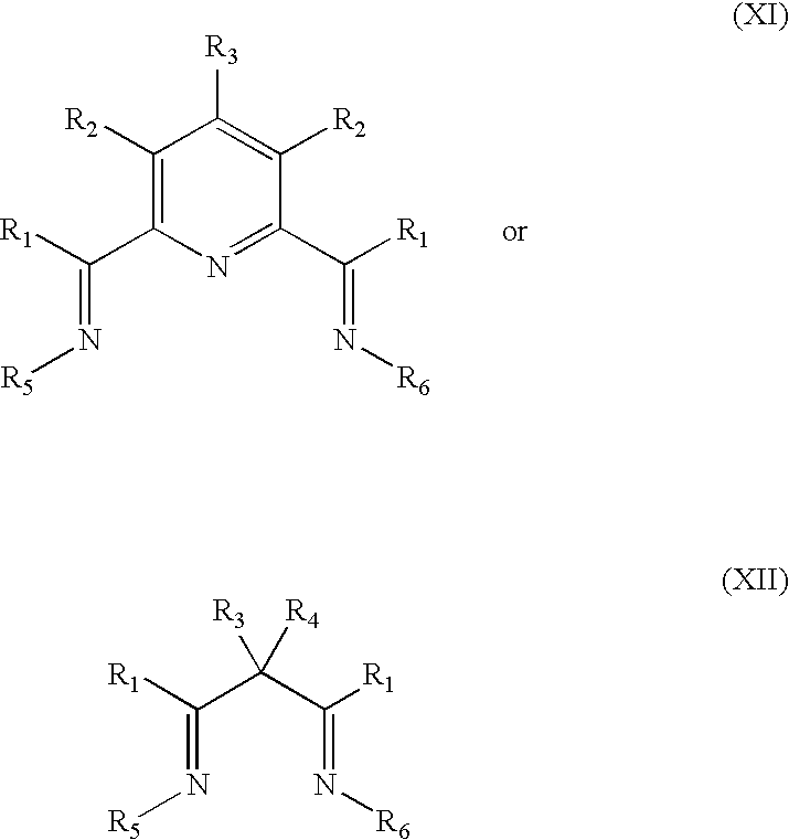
C1([R2])=C(C([R1])=N[R5])N=C(C([R1])=N[R6])C([R2])=C1[R3].[R1]C(C(C([R1])=N[R6])([R3])[R4])=N[R5]
